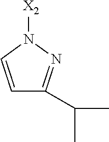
N1([X2])C=CC(C(C)C)=N1
